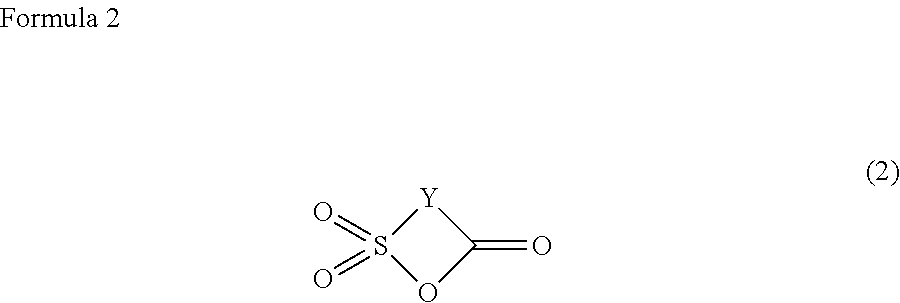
[Y]1S(=O)(=O)OC1=O
